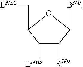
C1([LNu3])C([RNu])C([BNu])OC1C[LNu5]
